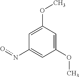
C1=C(OC)C=C(OC)C=C1no
